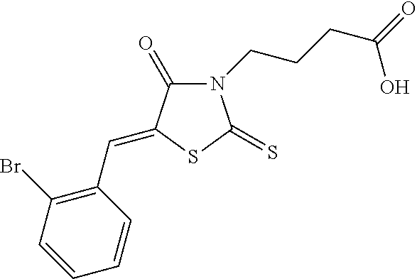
N1(CCCC(=O)O)C(=O)C(=CC2=C(Br)C=CC=C2)SC1=S
